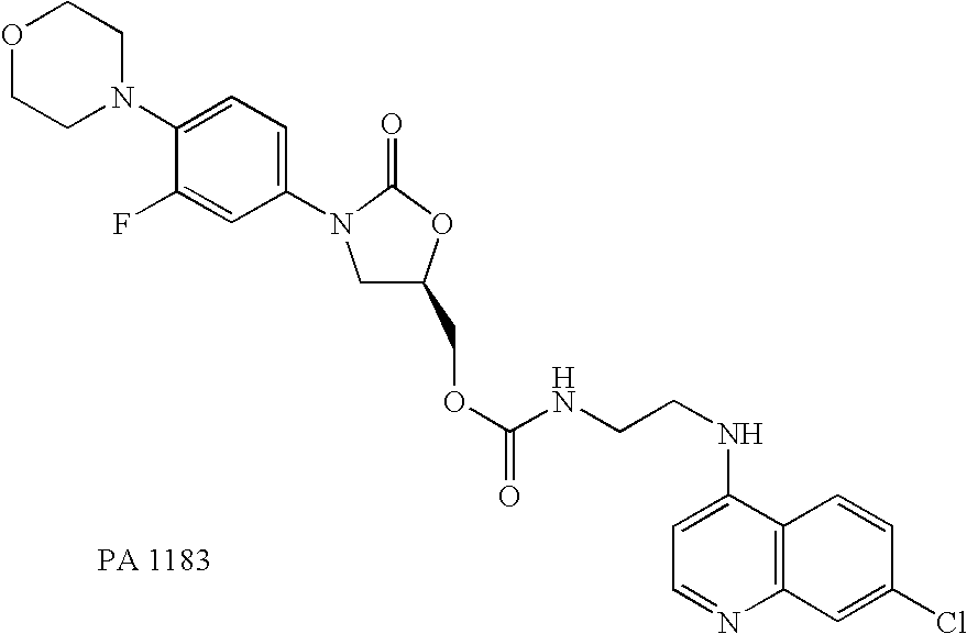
C1(NCCNC(OCC2CN(C3=CC=C(N4CCOCC4)C(F)=C3)C(=O)O2)=O)=CC=NC2=C1C=CC(Cl)=C2
